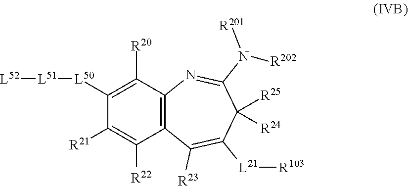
C1([L50][L51][L52])=C([R20])C2=C(C([R22])=C1[R21])C([R23])=C([L21][R103])C([R24])([R25])C(N([R201])[R202])=N2
